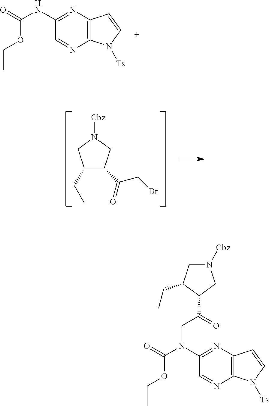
C12=C(N=C(NC(OCC)=O)C=N1)C=CN2[Ts].C1(C(=O)CBr)C(CC)CN([Cbz])C1.C12=C(N=C(N(C(OCC)=O)CC(=O)C3CN([Cbz])CC3CC)C=N1)C=CN2[Ts]
